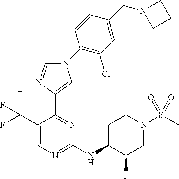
C1(NC2C(F)CN(S(C)(=O)=O)CC2)=NC=C(C(F)(F)F)C(C2=CN(C3=C(Cl)C=C(CN4CCC4)C=C3)C=N2)=N1
